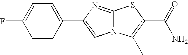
C1(F)=CC=C(C2=CN3C(=N2)SC(C(=O)N)=C3C)C=C1
